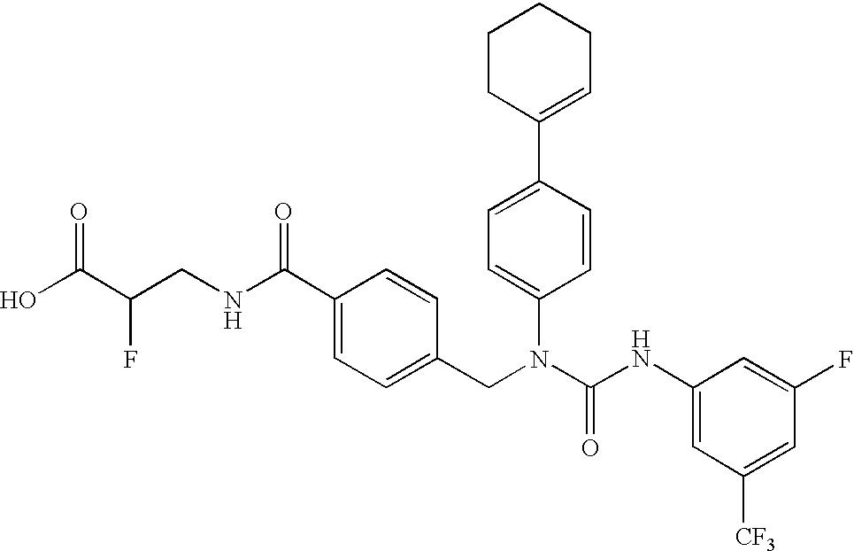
OC(C(CNC(C1=CC=C(CN(C(NC2=CC([CF3])=CC(F)=C2)=O)C2=CC=C(C3=CCCCC3)C=C2)C=C1)=O)F)=O
